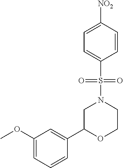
C1=CC([NO2])=CC=C1S(N1CC(C2=CC(OC)=CC=C2)OCC1)(=O)=O
